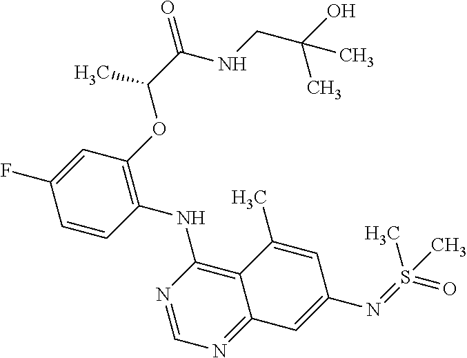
C1=CC(NC2=C3C(=NC=N2)C=C(N=S(=O)(C)C)C=C3C)=C(OC(C(=O)NCC(O)(C)C)C)C=C1F
